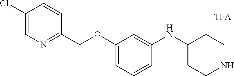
C1(Cl)=CN=C(COC2=CC=CC(NC3CCNCC3)=C2)C=C1
